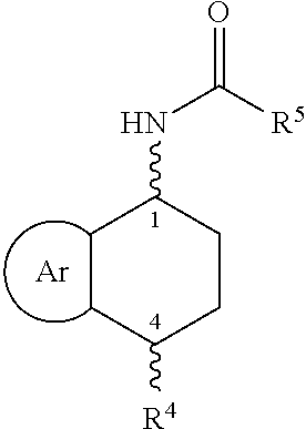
C1CC([R4])CCC1NC(=O)[R5].[Ar]
